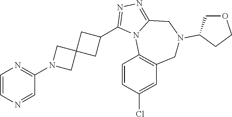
C1=CN=CC(N2CC3(C2)CC(C2=NN=C4N2C2=C(CN(C5COCC5)C4)C=C(Cl)C=C2)C3)=N1
